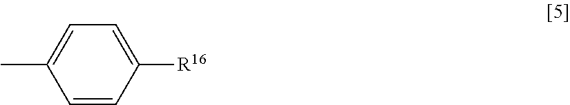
C1=CC([R16])=CC=C1C
